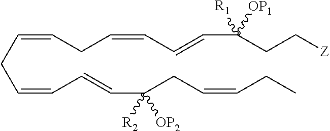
C(CC=CCC=CC=CC(CC[Z])([R1])[OP1])=CC=CC(CC=CCC)([OP2])[R2]
